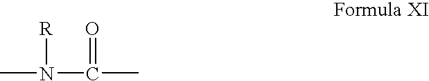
CN([R])C(=O)C
